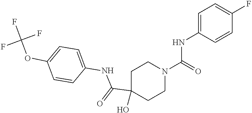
C(N1CCC(O)(C(=O)NC2=CC=C(OC(F)(F)F)C=C2)CC1)(=O)NC1=CC=C(F)C=C1
